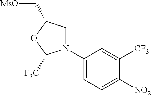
C1(N2CC(C[MsO])OC2[F3C])=CC=C([NO2])C([CF3])=C1
